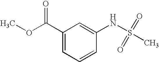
C1(C(OC)=O)=CC=CC(NS(=O)(=O)C)=C1
